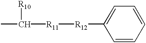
CC([R10])[R11][R12]C1=CC=CC=C1
